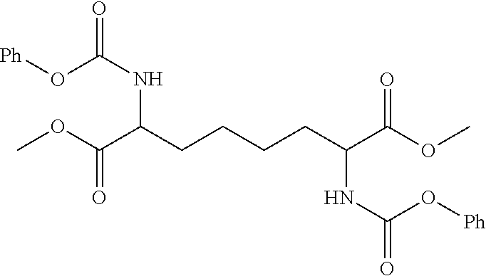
C(CC(C(=O)OC)NC(=O)O[Ph])CCC(C(=O)OC)NC(=O)O[Ph]
